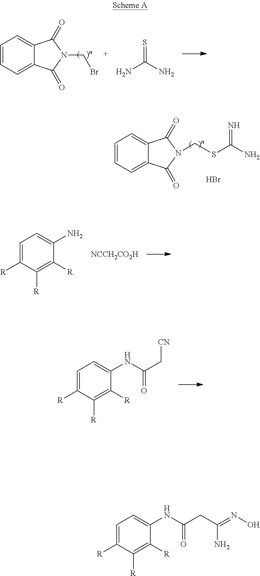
C1=CC=C2C(=C1)C(=O)N(CSC(N)=N)C2=O.Br.C1=CC=C2C(=C1)C(=O)N(CBr)C2=O.NC(N)=S.C1=C([R])C([R])=C([R])C(N)=C1.[NCCH2CO2H].C1=C([R])C([R])=C([R])C(NC(C[CN])=O)=C1.C1=C([R])C([R])=C([R])C(NC(CC(=NO)N)=O)=C1
